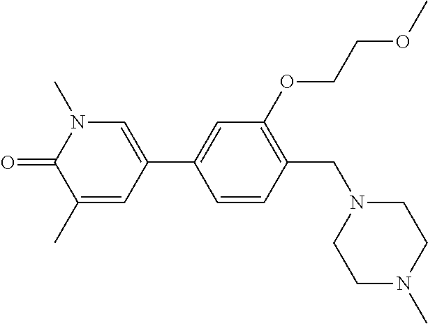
C1=CC(CN2CCN(C)CC2)=C(OCCOC)C=C1C1=CN(C)C(=O)C(C)=C1
